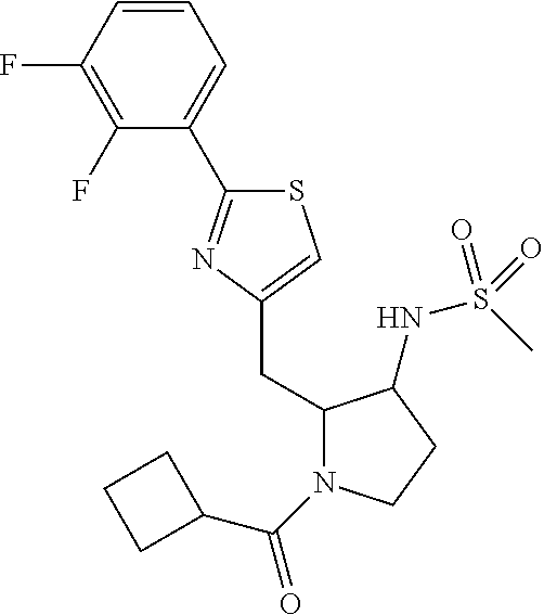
C1=CC(F)=C(F)C(C2=NC(CC3N(C(C4CCC4)=O)CCC3NS(C)(=O)=O)=CS2)=C1
